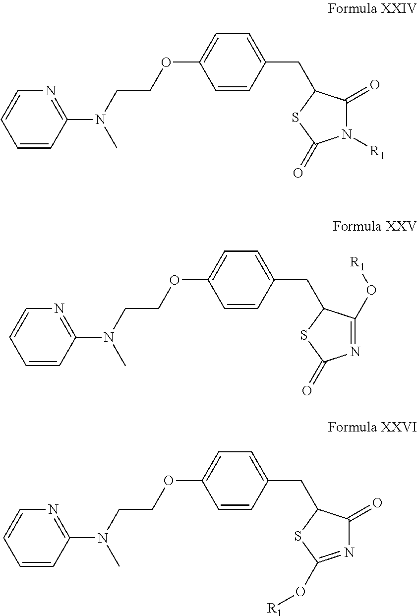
C1=CC(N(C)CCOC2=CC=C(CC3C(=O)N([R1])C(=O)S3)C=C2)=NC=C1.C1=CC(N(C)CCOC2=CC=C(CC3C(O[R1])=NC(=O)S3)C=C2)=NC=C1.C1=CC(N(C)CCOC2=CC=C(CC3C(=O)N=C(O[R1])S3)C=C2)=NC=C1
